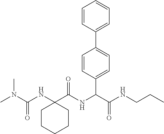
CN(C(NC1(C(NC(C(NCCC)=O)C2=CC=C(C3=CC=CC=C3)C=C2)=O)CCCCC1)=O)C
